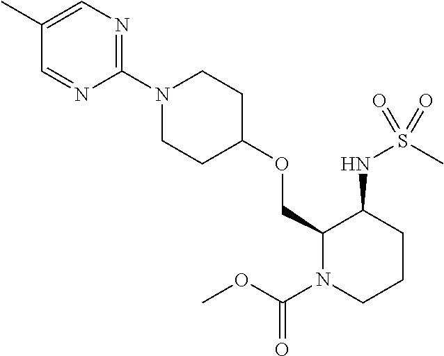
C1(COC2CCN(C3=NC=C(C)C=N3)CC2)N(C(OC)=O)CCCC1NS(C)(=O)=O
